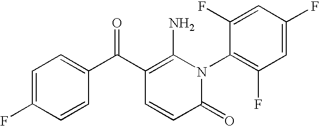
C1=C(F)C=CC(C(C2=C(N)N(C3=C(F)C=C(F)C=C3F)C(=O)C=C2)=O)=C1
